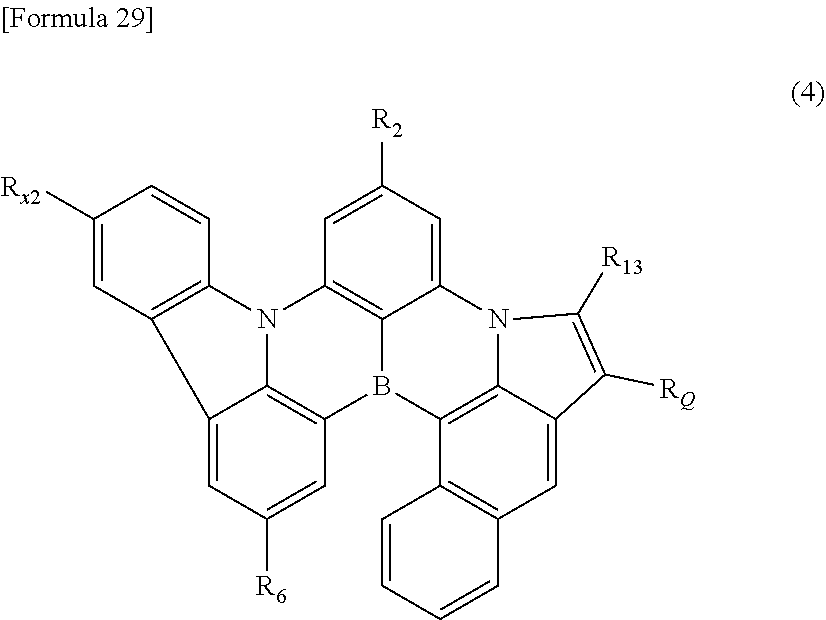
C1=C([R2])C=C2C3=C1N1C4=C(B3C3=C5N2C([R13])=C([RQ])C5=CC2=C3C=CC=C2)C=C([R6])C=C4C2=C1C=CC([Rx2])=C2
